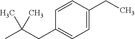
C1=C(CC)C=CC(CC(C)(C)C)=C1
